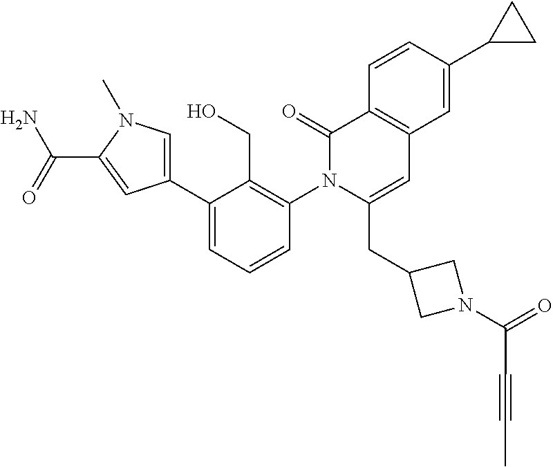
C1(C2=CN(C)C(C(=O)N)=C2)=CC=CC(N2C(CC3CN(C(=O)C#CC)C3)=CC3=C(C2=O)C=CC(C2CC2)=C3)=C1CO
